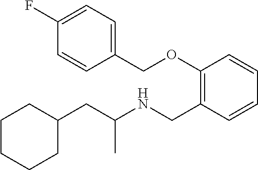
C1(CC(NCC2=C(OCC3=CC=C(F)C=C3)C=CC=C2)C)CCCCC1
